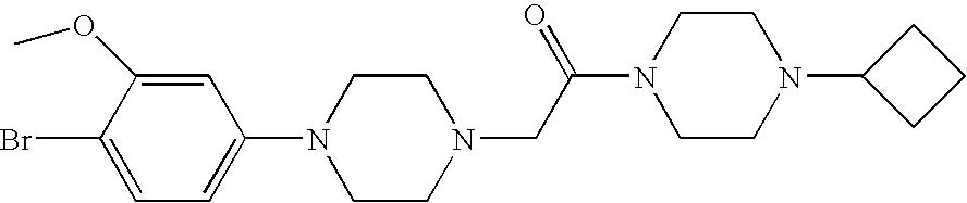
N1(CC(N2CCN(C3CCC3)CC2)=O)CCN(C2=CC=C(Br)C(OC)=C2)CC1
